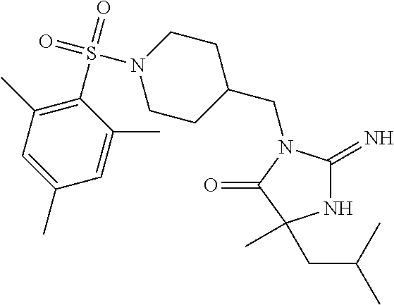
C1C(CN2C(=N)NC(C)(CC(C)C)C2=O)CCN(S(=O)(=O)C2=C(C)C=C(C)C=C2C)C1
